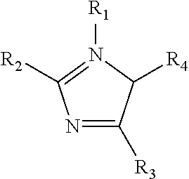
N1([R1])=C([R2])N=C([R3])C1[R4]
